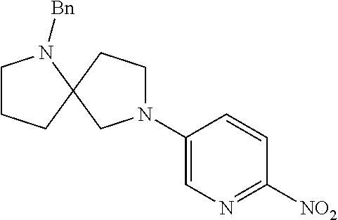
C1CCC2(N1[Bn])CCN(C1=CN=C([NO2])C=C1)C2
